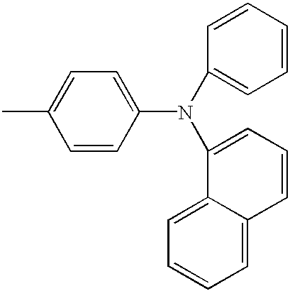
CC1=CC=C(N(C2=CC=CC=C2)C2=CC=CC3=CC=CC=C23)C=C1
